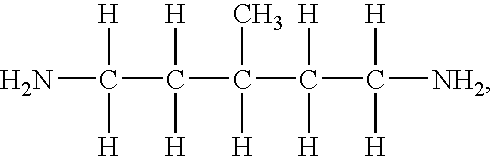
NC([H])([H])C(C(C(C([NH2])([H])[H])([H])[H])(C)[H])([H])[H]
